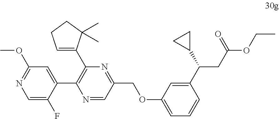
N1=CC(COC2=CC=CC(C(C3CC3)CC(OCC)=O)=C2)=NC(C2=CCCC2(C)C)=C1C1=CC(OC)=NC=C1F
